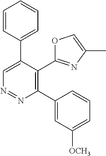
N1=NC(C2=CC([OCH3])=CC=C2)=C(C2=NC(C)=CO2)C(C2=CC=CC=C2)=C1
